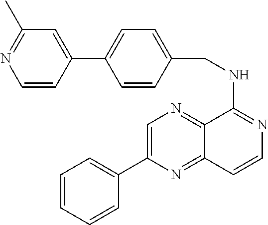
C1=CC=CC(C2=CN=C3C(=N2)C=CN=C3NCC2=CC=C(C3=CC(C)=NC=C3)C=C2)=C1
